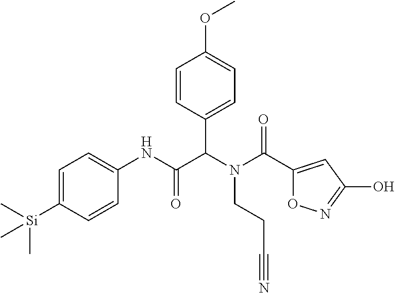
C1(C(N(C(C(NC2=CC=C([Si](C)(C)C)C=C2)=O)C2=CC=C(OC)C=C2)CCC#N)=O)=CC(O)=NO1
